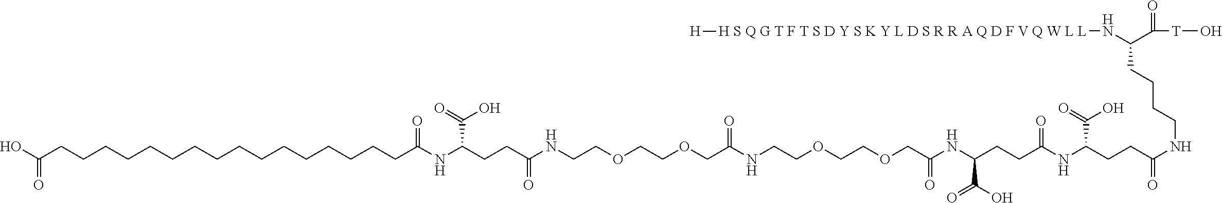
OC(CCCCCCCCCCCCCCCCC(NC(CCC(NCCOCCOCC(NCCOCCOCC(=O)NC(C(O)=O)CCC(=O)NC(CCC(=O)NCCCCC(N[H S Q G T F T S D Y S K Y L D S R R A Q D F V Q W L L][H])C(=O)[T]O)C(O)=O)=O)=O)C(O)=O)=O)=O
